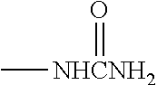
C[NHCNH2]=O
